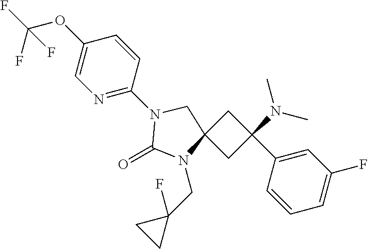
C1C(C2=CC(F)=CC=C2)(N(C)C)CC12N(CC1(F)CC1)C(=O)N(C1=NC=C(OC(F)(F)F)C=C1)C2
